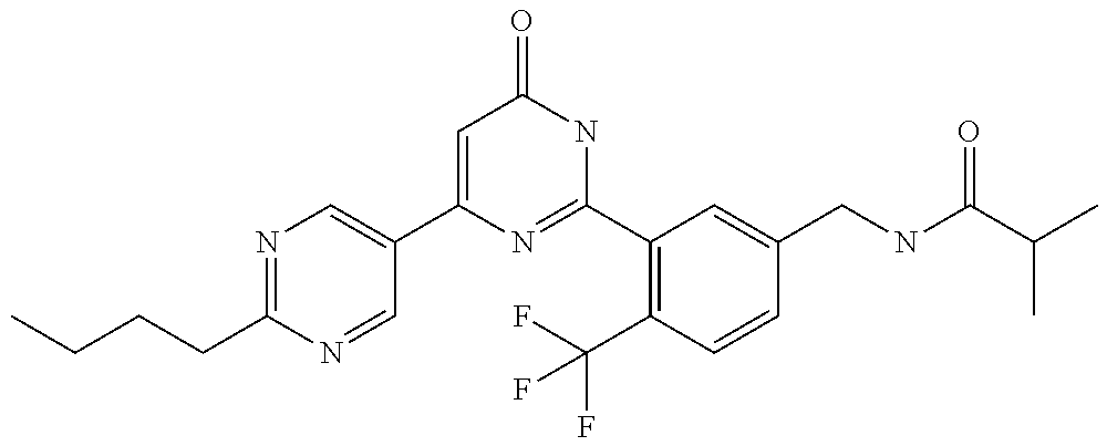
C1(C2=CN=C(CCCC)N=C2)=CC(=O)NC(C2=C(C(F)(F)F)C=CC(CNC(C(C)C)=O)=C2)=N1
